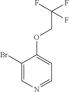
C1(Br)=CN=CC=C1OCC(F)(F)F
